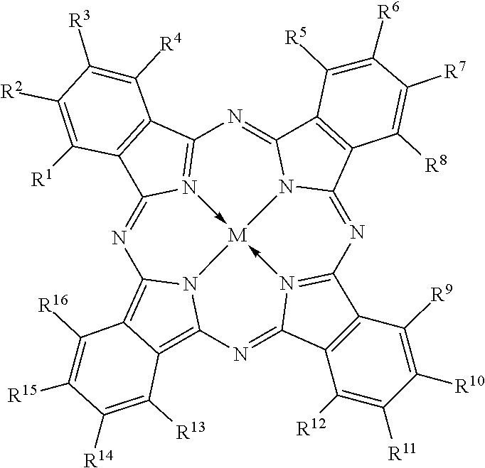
N1=C2N3->[M]45-N6=C(N=C7N4C(=NC=3C3=C2C([R1])=C([R2])C([R3])=C3[R4])C2=C7C([R8])=C([R7])C([R6])=C2[R5])C2=C(C6=NC3=C4C(=C1N35)C([R16])=C([R15])C([R14])=C4[R13])C([R12])=C([R11])C([R10])=C2[R9]
